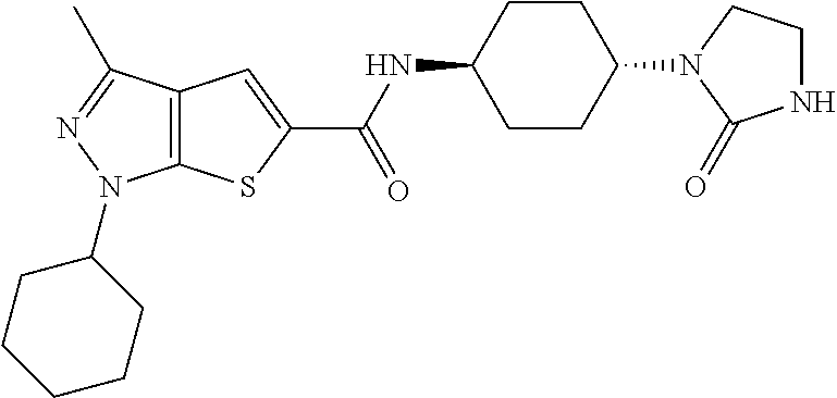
C1CC(N2CCNC2=O)CCC1NC(=O)C1=CC2=C(S1)N(C1CCCCC1)N=C2C
